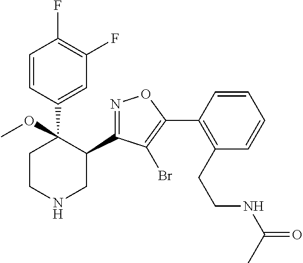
C1=CC(C2(OC)CCNCC2C2=NOC(C3=C(CCNC(=O)C)C=CC=C3)=C2Br)=CC(F)=C1F
